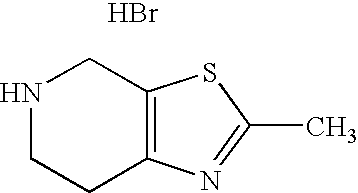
N1CCC2=C(C1)SC(C)=N2.Br
